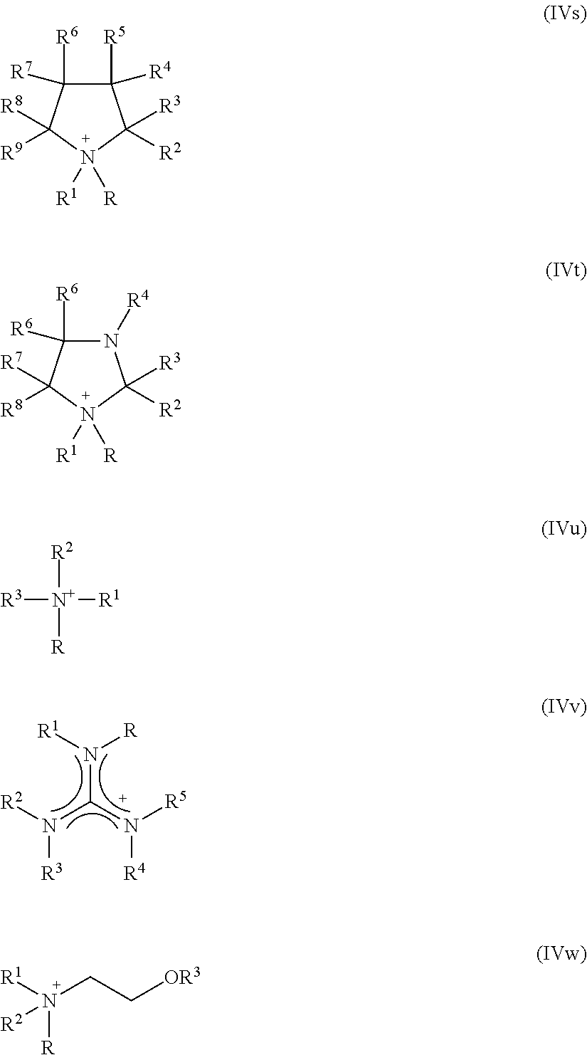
N(C(N([R5])[R4])N([R2])[R3])([R1])[R].C1([R5])([R4])C([R6])([R7])C([R9])([R8])N([R1])([R])C1([R2])[R3].N1([R4])C([R6])([R6])C([R8])([R7])N([R1])([R])C1([R2])[R3].[N+]([R1])([R3])([R2])[R].N(CC[OR3])([R1])([R2])[R]
